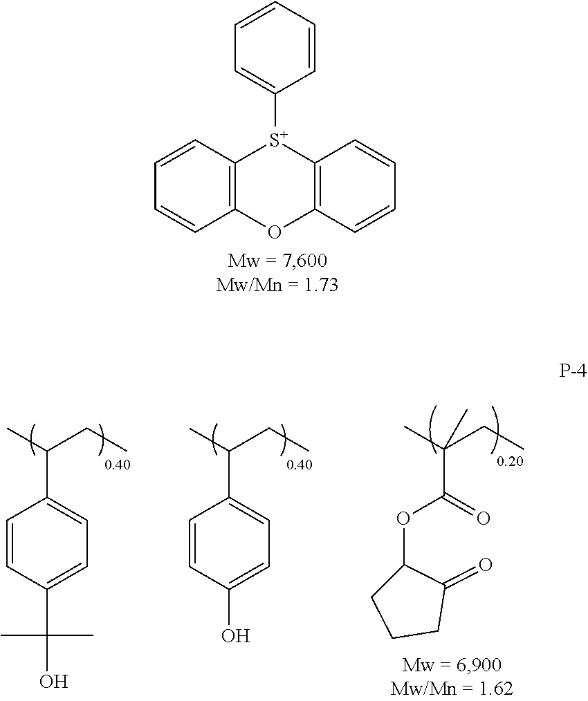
C1=CC=CC=C1[S+]1C2=C(OC3=C1C=CC=C3)C=CC=C2.CC(CC)C1=CC=C(C(O)(C)C)C=C1.CC(CC)(C)C(=O)OC1CCCC1=O.CC(CC)C1=CC=C(O)C=C1
